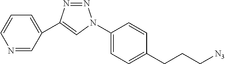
C1(C2=CN(C3=CC=C(CCC[N3])C=C3)N=N2)=CC=CN=C1
